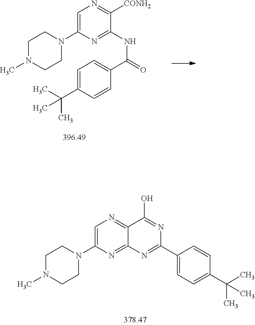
C1=C(N2CCN(C)CC2)N=C(NC(=O)C2=CC=C(C(C)(C)C)C=C2)C([CONH2])=N1.C1=C(N2CCN(C)CC2)N=C2C(=N1)C(O)=NC(C1=CC=C(C(C)(C)C)C=C1)=N2
